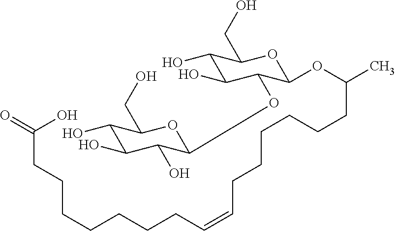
C1(O)C(O)C(O)C(OC2C(O)C(O)C(CO)OC2OC(C)CCCCCCC=CCCCCCCCC(=O)O)OC1CO
